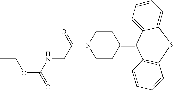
O(C(NCC(N1CCC(=C2C3=C(C=CC=C3)SC3=CC=CC=C23)CC1)=O)=O)CC
